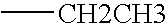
C[CH2CH3]
